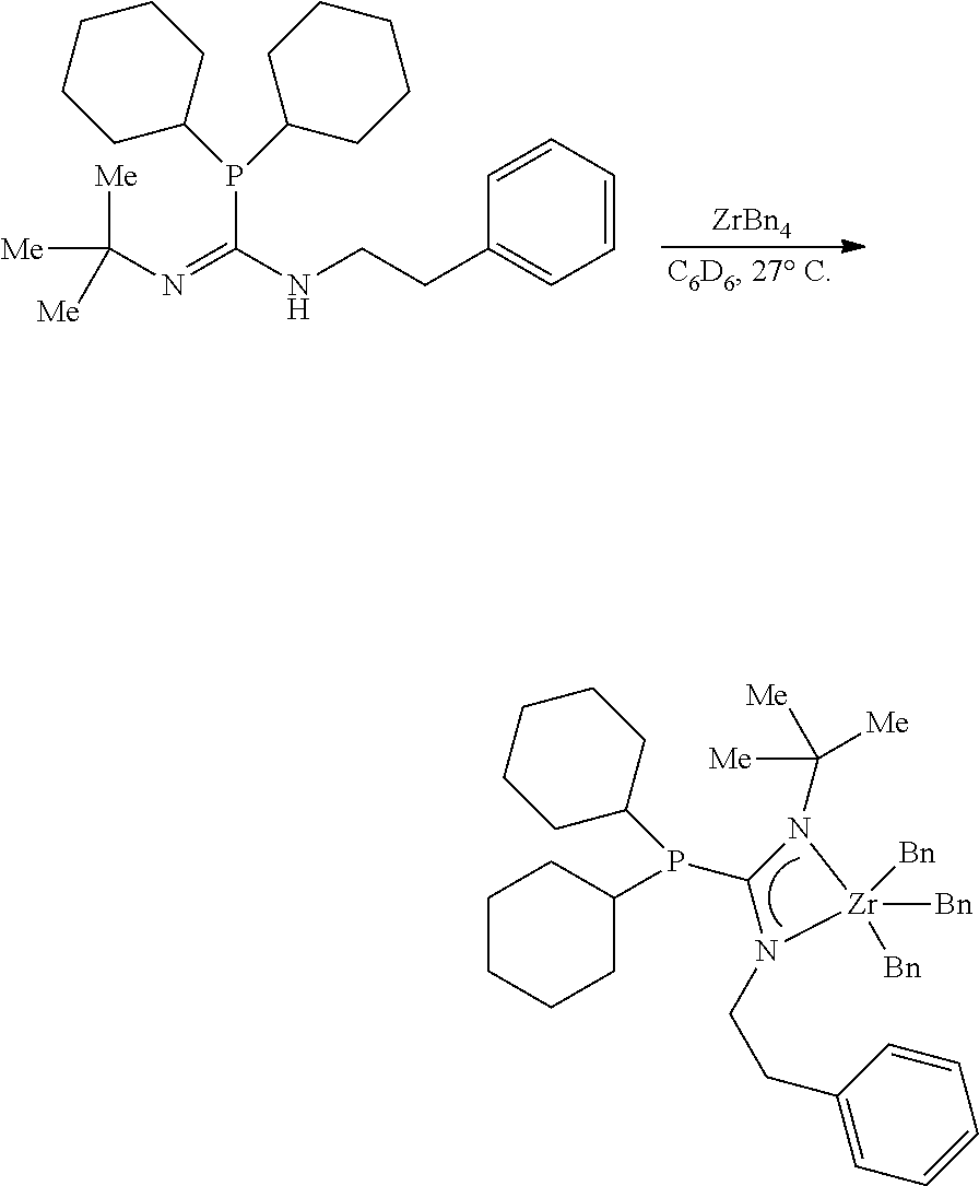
[ZrBn4].C(CNC(=NC([Me])([Me])[Me])P(C1CCCCC1)C1CCCCC1)C1=CC=CC=C1.C1(P(C2CCCCC2)C2CCCCC2)N(C([Me])([Me])[Me])[Zr]([Bn])([Bn])([Bn])N1CCC1=CC=CC=C1
